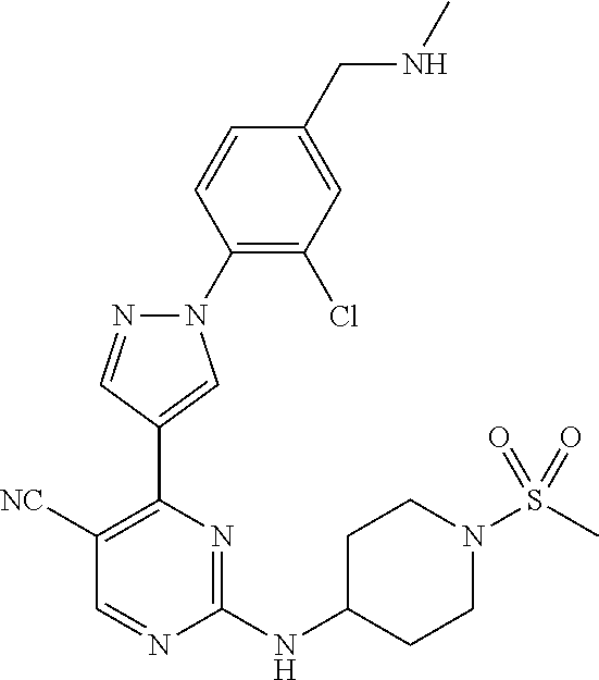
N1(C2=C(Cl)C=C(CNC)C=C2)N=CC(C2=C([NC])C=NC(NC3CCN(S(=O)(=O)C)CC3)=N2)=C1
